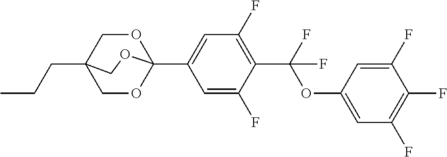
C(C12COC(C3=CC(F)=C(C(OC4=CC(F)=C(F)C(F)=C4)(F)F)C(F)=C3)(OC1)OC2)CC
